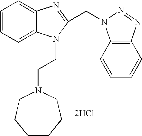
[2HCl].C1=CC=C2C(=C1)N=C(CN1C3=C(N=N1)C=CC=C3)N2CCN1CCCCCC1
